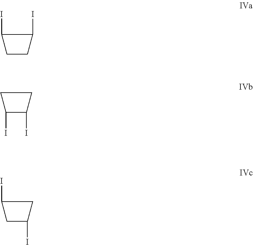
C1(I)CCC1I.C1C(I)C(I)C1.C1(I)CC(I)C1
